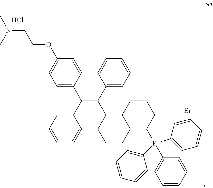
C1=C(C(=C(C2=CC=CC=C2)CCCCCCCCCC[P+](C2=CC=CC=C2)(C2=CC=CC=C2)C2=CC=CC=C2)C2=CC=CC=C2)C=CC(OCCN(C)C)=C1.[Br-].Cl
